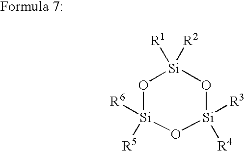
O1[Si]([R1])([R2])O[Si]([R3])([R4])O[Si]1([R6])[R5]
